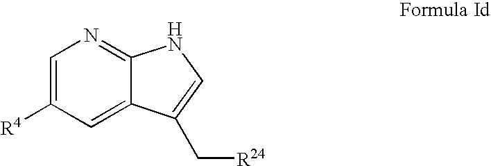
C1=C([R4])C=C2C(=N1)NC=C2C[R24]
